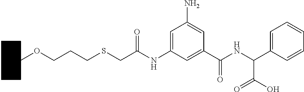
O=C(NC(C(O)=O)C1=CC=CC=C1)C1=CC(NC(CSCCCOC2CCCCC2)=O)=CC(N)=C1
